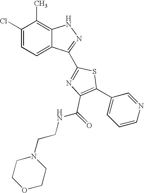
C1(Cl)=CC=C2C(=C1C)NN=C2C1=NC(C(NCCN2CCOCC2)=O)=C(C2=CC=CN=C2)S1
